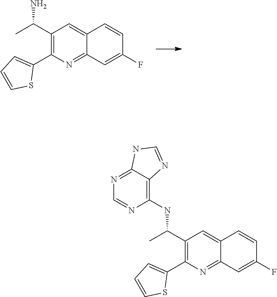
C1(C2=C(C(N)C)C=C3C(=N2)C=C(F)C=C3)=CC=CS1.C1(C2=CC=CS2)=C(C(NC2=C3C(=NC=N2)NC=N3)C)C=C2C(=N1)C=C(F)C=C2
